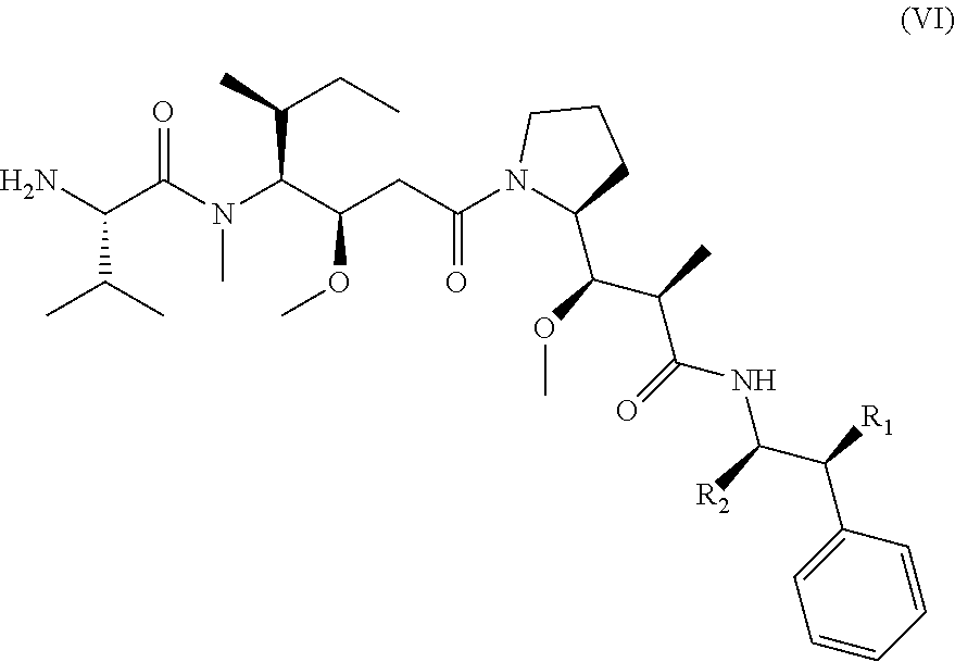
CC(C(N)C(N(C)C(C(OC)CC(=O)N1C(C(OC)C(C(=O)NC([R2])C(C2=CC=CC=C2)[R1])C)CCC1)C(C)CC)=O)C
